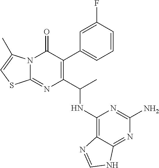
N12C(=NC(C(C)NC3=C4C(=NC(N)=N3)NC=N4)=C(C3=CC=CC(F)=C3)C1=O)SC=C2C
